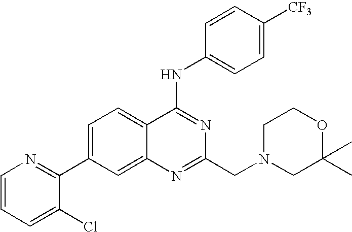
C1=CC=C(Cl)C(C2=CC=C3C(=C2)N=C(CN2CC(C)(C)OCC2)N=C3NC2=CC=C([CF3])C=C2)=N1
